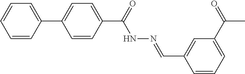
C1=CC(C2=CC=C(C(NN=CC3=CC(C(=O)C)=CC=C3)=O)C=C2)=CC=C1
